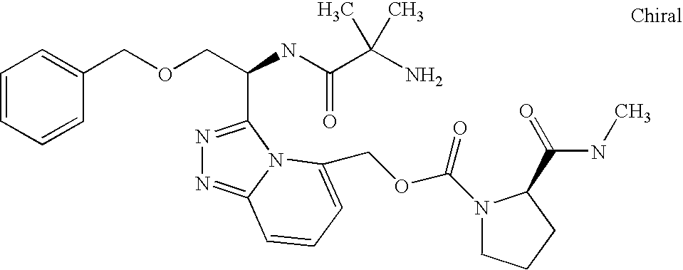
C(OCC(C1=NN=C2N1C(COC(N1CCCC1C(NC)=O)=O)=CC=C2)NC(=O)C(C)(N)C)C1=CC=CC=C1
